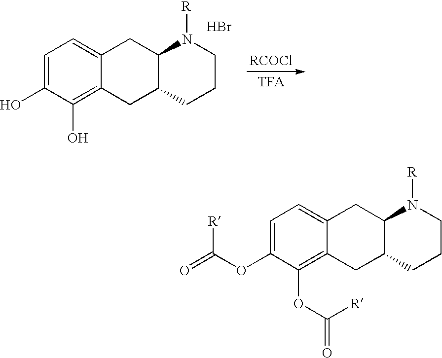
C1=C(OC(=O)[R])C(OC(=O)[R])=C2C(=C1)CC1C(C2)CCCN1[R].C1=C(O)C(O)=C2C(=C1)CC1C(C2)CCCN1[R].Br
